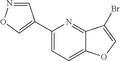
C1(C2=CON=C2)=CC=C2C(=N1)C(Br)=CO2
